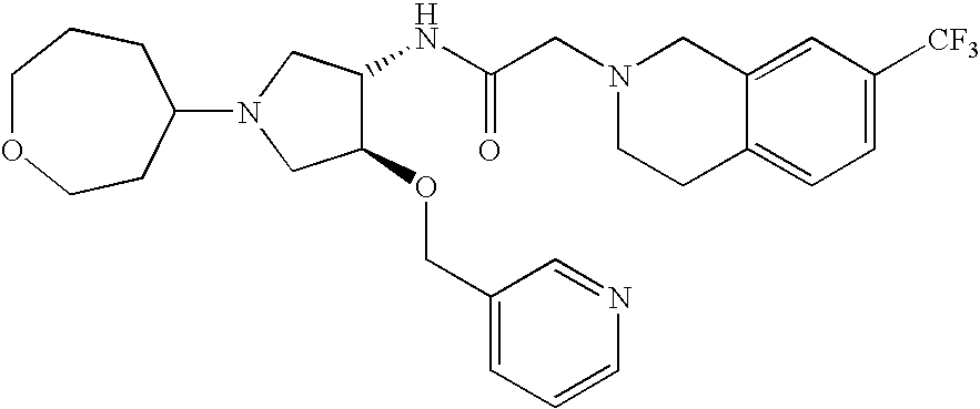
C12=CC([CF3])=CC=C1CCN(CC(NC1C(OCC3=CC=CN=C3)CN(C3CCOCCC3)C1)=O)C2
